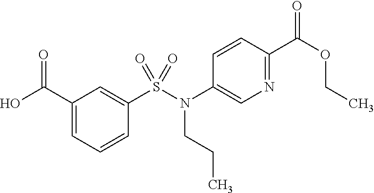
C1(C(=O)O)=CC=CC(S(=O)(N(C2=CN=C(C(=O)OCC)C=C2)CCC)=O)=C1
